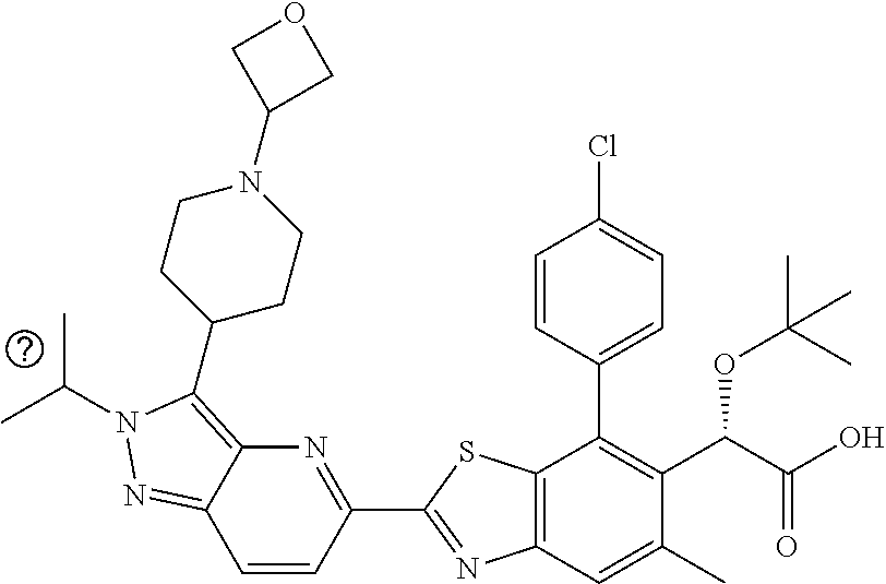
C1=CC(C2=NC3=C(S2)C(C2=CC=C(Cl)C=C2)=C(C(C(O)=O)OC(C)(C)C)C(C)=C3)=NC2=C(C3CCN(C4COC4)CC3)N(C(C)C)N=C12
